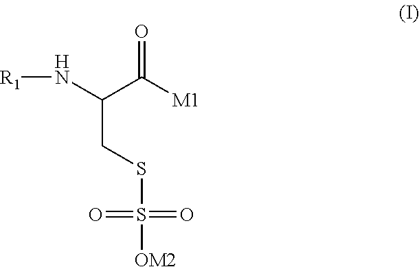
[R1]NC(C([M1])=O)CSS(=O)(=O)[OM2]
